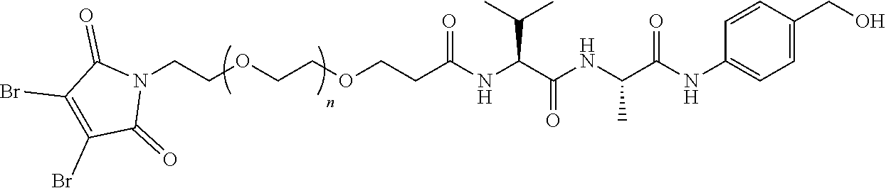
N1(CCOCCOCCC(NC(C(NC(C(NC2=CC=C(CO)C=C2)=O)C)=O)C(C)C)=O)C(=O)C(Br)=C(Br)C1=O
